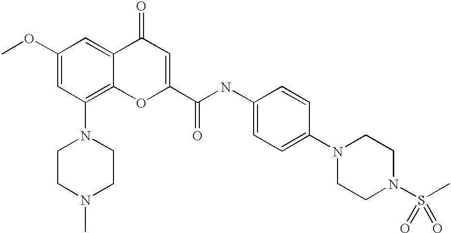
C1(OC)=CC(N2CCN(C)CC2)=C2C(=C1)C(=O)C=C(C(NC1=CC=C(N3CCN(S(C)(=O)=O)CC3)C=C1)=O)O2
